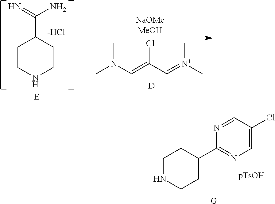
CN(C=C(C=[N+](C)C)Cl)C.C1CNCCC1C(N)=N.[-HCl].[E].[D].C1NCCC(C2=NC=C(Cl)C=N2)C1.[G]
